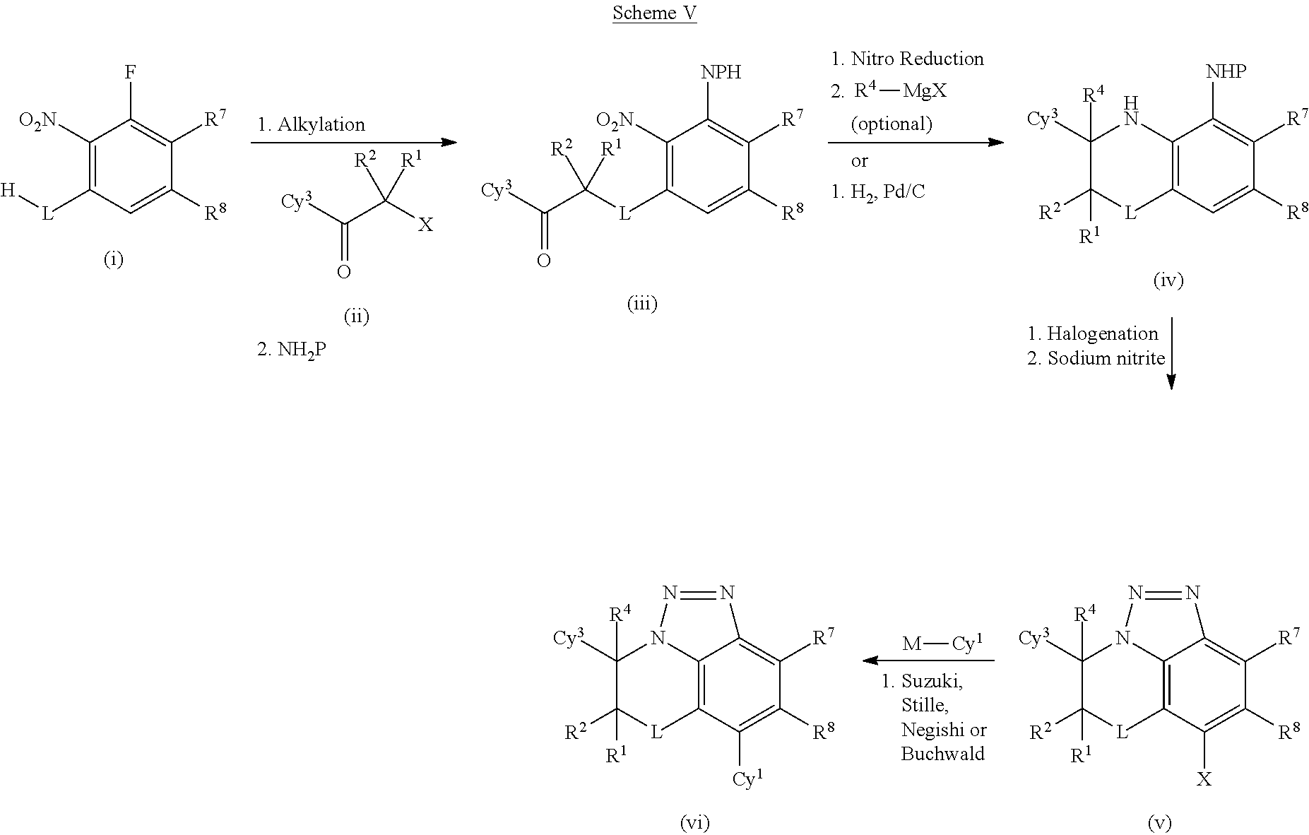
C1([O2N])=C([L]C([R2])(C(=O)[Cy3])[R1])C=C([R8])C([R7])=C1[NPH].C12=C(C=C([R8])C([R7])=C1[NHP])[L]C([R2])([R1])C([Cy3])([R4])N2.[Cy3]C(C([X])([R1])[R2])=O.C1([O2N])=C([L][H])C=C([R8])C([R7])=C1F.[R4][MgX].C12=C3C([X])=C([R8])C([R7])=C1N=NN2C([Cy3])([R4])C([R2])([R1])[L]3.C12=C3C([Cy1])=C([R8])C([R7])=C1N=NN2C([Cy3])([R4])C([R2])([R1])[L]3.[M][Cy1]
